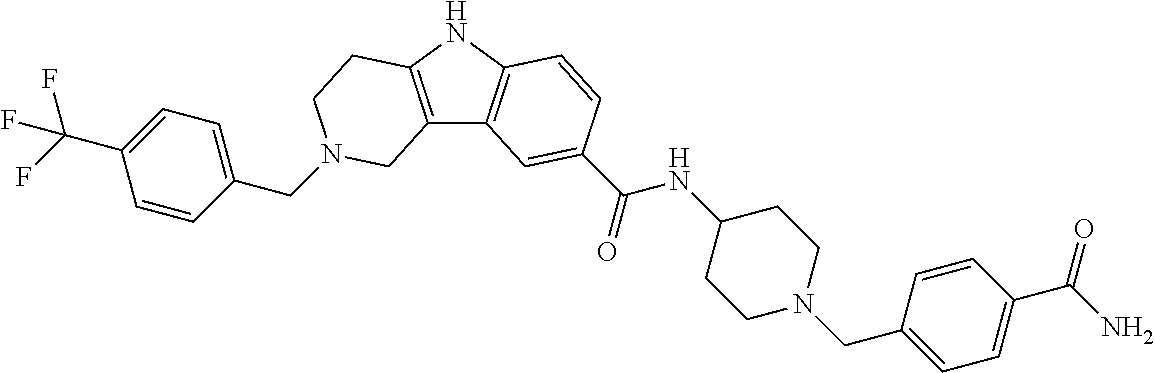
C(N1CCC2=C(C3=C(N2)C=CC(C(=O)NC2CCN(CC4=CC=C(C(N)=O)C=C4)CC2)=C3)C1)C1=CC=C(C(F)(F)F)C=C1
